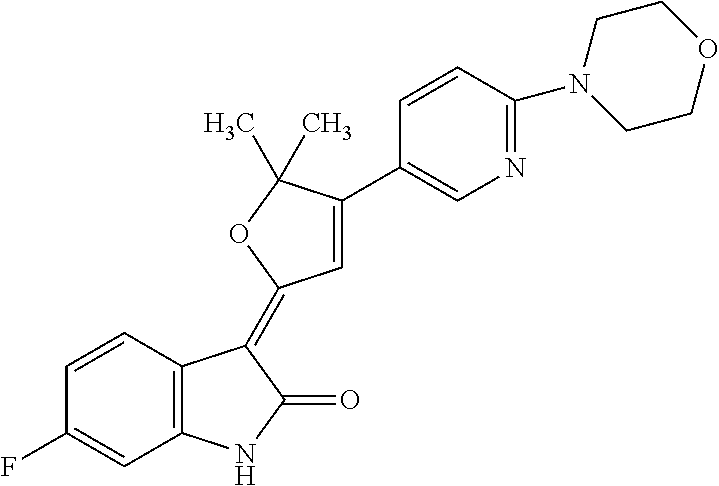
C1=CC(F)=CC2=C1C(=C1C=C(C3=CN=C(N4CCOCC4)C=C3)C(C)(C)O1)C(=O)N2
